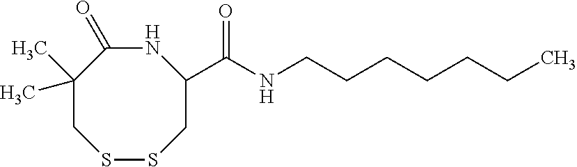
N1C(=O)C(C)(C)CSSCC1C(=O)NCCCCCCC
